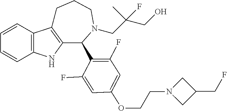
C1=CC2=C(C=C1)NC1=C2CCCN(CC(CO)(F)C)C1C1=C(F)C=C(OCCN2CC(CF)C2)C=C1F
